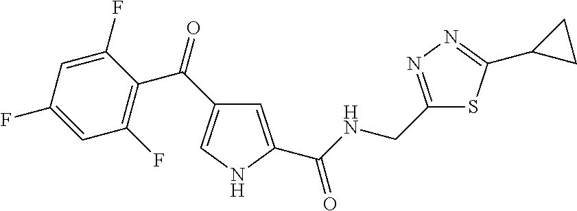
C1=C(C(NCC2=NN=C(C3CC3)S2)=O)NC=C1C(=O)C1=C(F)C=C(F)C=C1F
